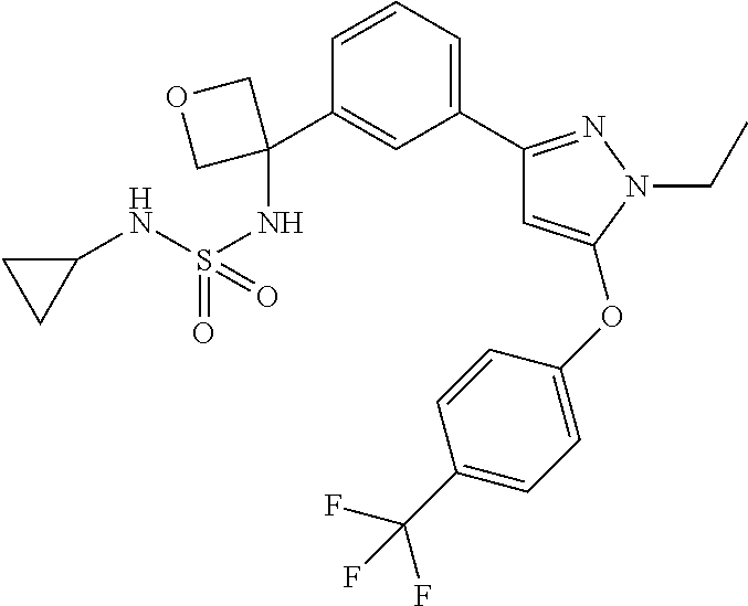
C1=C(C2(NS(NC3CC3)(=O)=O)COC2)C=CC=C1C1=NN(CC)C(OC2=CC=C(C(F)(F)F)C=C2)=C1
